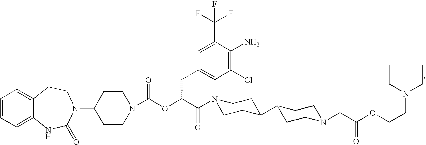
C1=CC=C2C(=C1)CCN(C1CCN(C(OC(C(=O)N3CCC(C4CCN(CC(OCCN(CC)CC)=O)CC4)CC3)CC3=CC(Cl)=C(N)C(C(F)(F)F)=C3)=O)CC1)C(=O)N2
